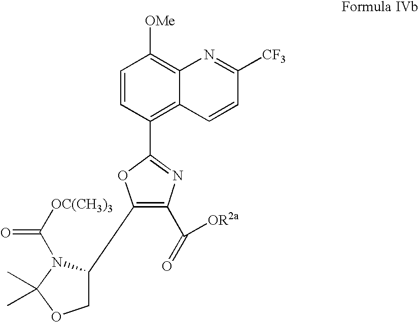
C1(C2COC(C)(C)N2C([OC(CH3)3])=O)=C(C(=O)[OR2a])N=C(C2=C3C(=C([OMe])C=C2)N=C([CF3])C=C3)O1
